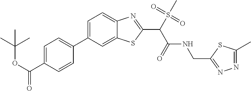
C1=C(C2=CC=C(C(OC(C)(C)C)=O)C=C2)C=C2C(=C1)N=C(C(S(=O)(=O)C)C(NCC1=NN=C(C)S1)=O)S2
